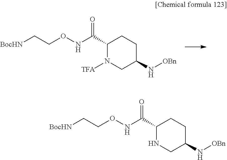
C1(C(=O)NOCC[BocHN])N([TFA])CC(N[OBn])CC1.C1(C(=O)NOCC[BocHN])NCC(N[OBn])CC1
